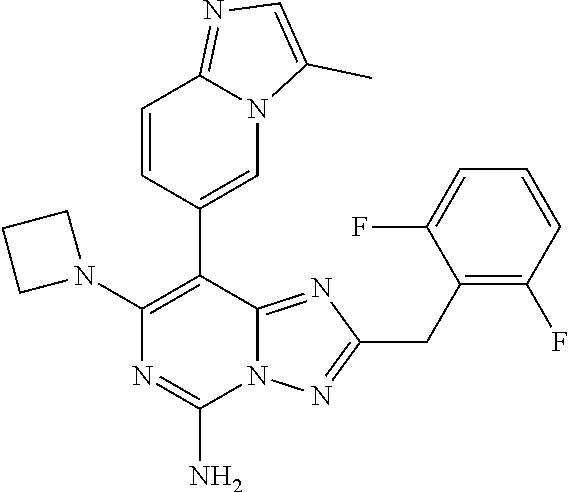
N1(C2=C(C3=CN4C(=NC=C4C)C=C3)C3=NC(CC4=C(F)C=CC=C4F)=NN3C(N)=N2)CCC1
